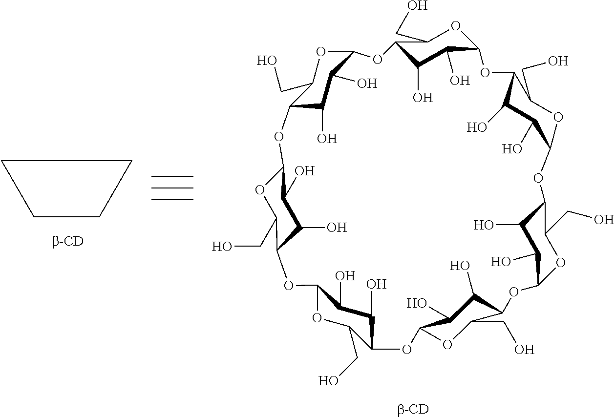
C12OC(CO)C(C(O)C1O)OC1OC(CO)C(C(O)C1O)OC1OC(CO)C(C(O)C1O)OC1OC(CO)C(C(O)C1O)OC1OC(CO)C(C(O)C1O)OC1OC(CO)C(C(O)C1O)OC1OC(CO)C(C(O)C1O)O2.C1CCC1
